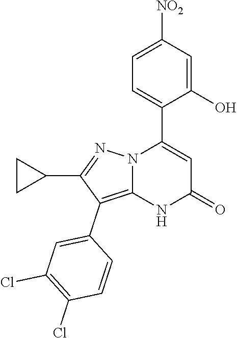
C1(O)=CC([NO2])=CC=C1C1=CC(=O)NC2=C(C3=CC(Cl)=C(Cl)C=C3)C(C3CC3)=NN12
